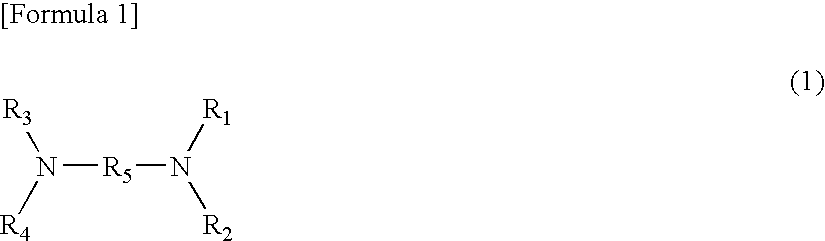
N([R5]N([R2])[R1])([R4])[R3]
